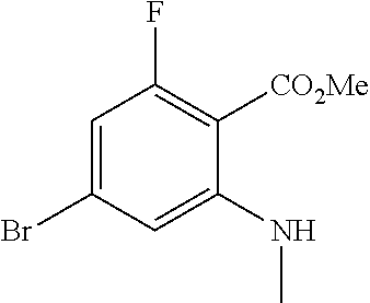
C1=C(Br)C=C(NC)C([CO2Me])=C1F
